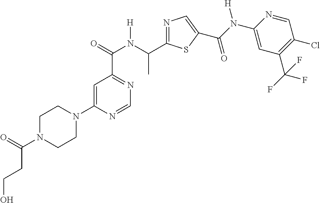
C1=C(N2CCN(C(=O)CCO)CC2)N=CN=C1C(N(C(C1=NC=C(C(=O)N(C2=CC(C(F)(F)F)=C(Cl)C=N2)[H])S1)C)[H])=O
